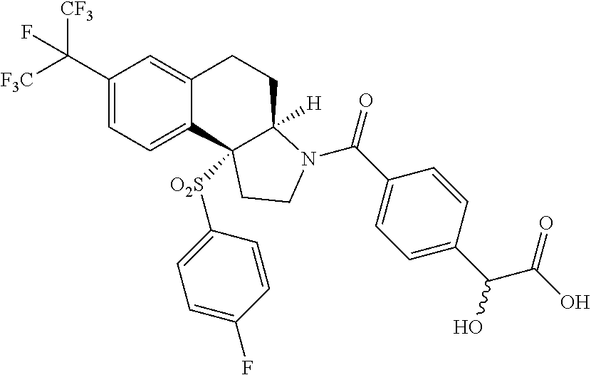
C1(C([F3C])([CF3])F)=CC=C2C(=C1)CCC1([H])C2([O2S]C2=CC=C(F)C=C2)CCN1C(C1=CC=C(C(C(O)=O)O)C=C1)=O
